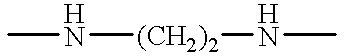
CN[(CH2)2]NC
